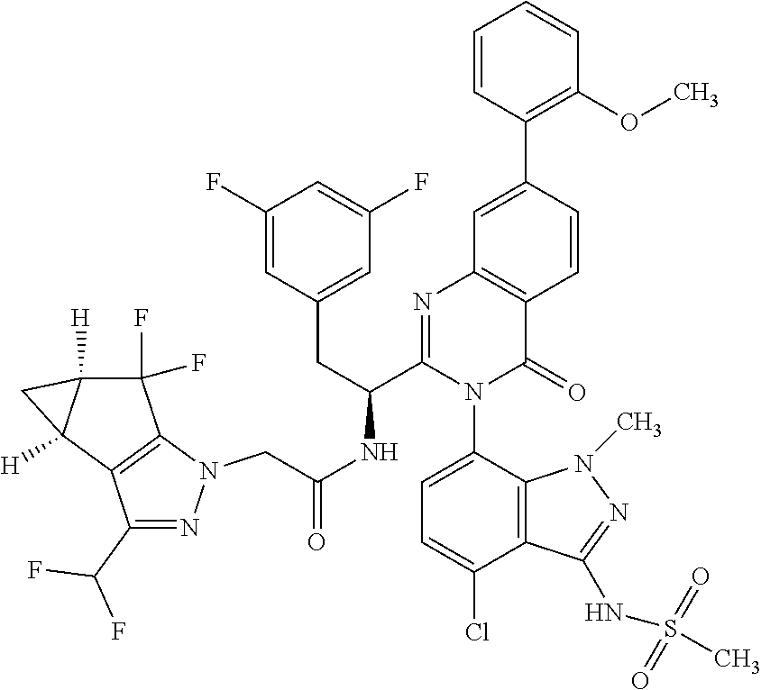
C(NC(C1=NC2=C(C(=O)N1C1=CC=C(Cl)C3=C1N(C)N=C3NS(C)(=O)=O)C=CC(C1=C(OC)C=CC=C1)=C2)CC1=CC(F)=CC(F)=C1)(=O)CN1N=C(C(F)F)C2=C1C(F)(F)C1([H])C2([H])C1
